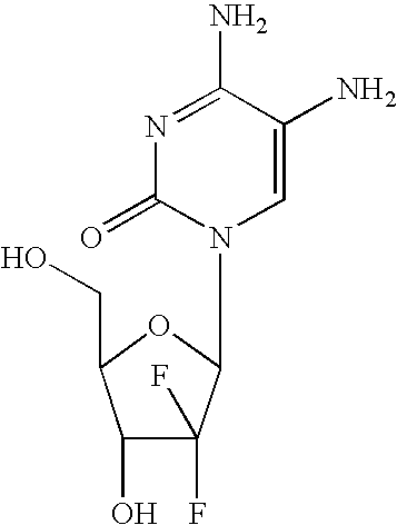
N1=C(N)C(N)=CN(C2C(F)(F)C(O)C(CO)O2)C1=O
